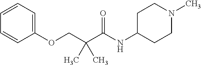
C1=CC=C(OCC(C(NC2CCN(C)CC2)=O)(C)C)C=C1
